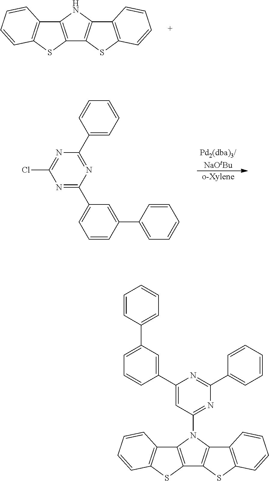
C12=C(N(C3=NC(C4=CC=CC=C4)=NC(C4=CC(C5=CC=CC=C5)=CC=C4)=C3)C3=C1SC1=C3C=CC=C1)C1=C(S2)C=CC=C1.C12=C(NC3=C1SC1=C3C=CC=C1)C1=C(S2)C=CC=C1.[Pd2(dba)3/NaOtBu].[o-Xylene].N1=C(C2=CC=CC(C3=CC=CC=C3)=C2)N=C(C2=CC=CC=C2)N=C1Cl
